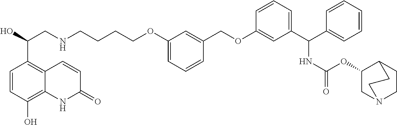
C1=CC(OCC2=CC(OCCCCNCC(O)C3=C4C(=C(O)C=C3)NC(=O)C=C4)=CC=C2)=CC(C(C2=CC=CC=C2)NC(OC2CN3CCC2CC3)=O)=C1
